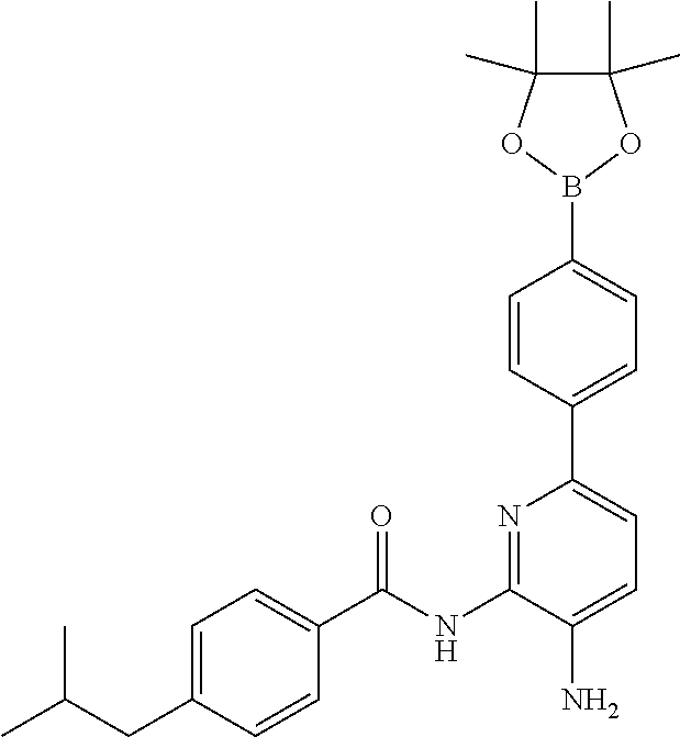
C1=C(CC(C)C)C=CC(C(NC2=NC(C3=CC=C(B4OC(C)(C)C(C)(C)O4)C=C3)=CC=C2N)=O)=C1
